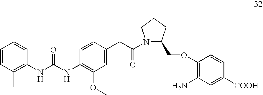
C1=CC(C)=C(NC(NC2=C(OC)C=C(CC(N3C(COC4=C(N)C=C([COOH])C=C4)CCC3)=O)C=C2)=O)C=C1
